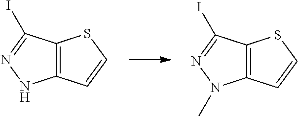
C12=C(C(I)=NN1)SC=C2.C12=C(C(I)=NN1C)SC=C2
